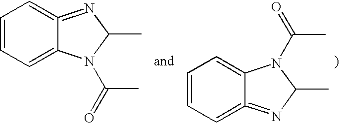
C1=CC=C2C(=C1)=NC(C)N2C(=O)C.C1=CC=C2=NC(C)N(C(=O)C)C2=C1
